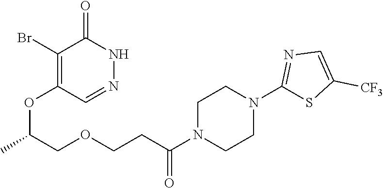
C1(Br)=C(OC(COCCC(N2CCN(C3=NC=C([CF3])S3)CC2)=O)C)C=NNC1=O
